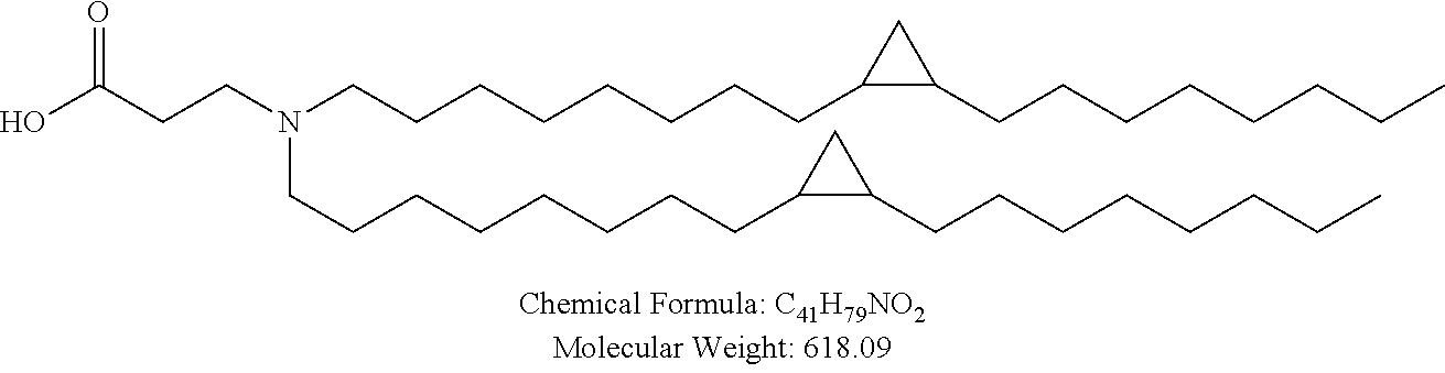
N(CCCCCCCCC1C(CCCCCCCC)C1)(CCC(O)=O)CCCCCCCCC1C(CCCCCCCC)C1
